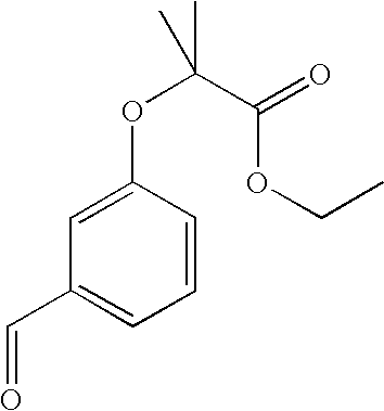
C1=C(OC(C(OCC)=O)(C)C)C=CC=C1C=O
